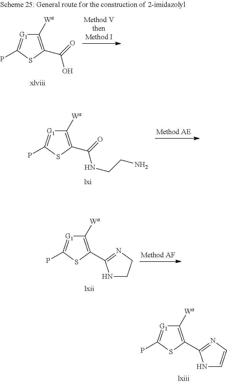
C1([Wa])=C(C(=O)NCCN)SC(P)=[G1]1.C1([Wa])=C(C2=NCCN2)SC(P)=[G1]1.C1([Wa])=C(C2=NC=CN2)SC(P)=[G1]1.C1([Wa])=C(C(=O)O)SC(P)=[G1]1
